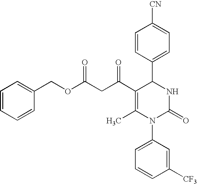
O(C(CC(C1=C(C)N(C2=CC=CC([CF3])=C2)C(=O)NC1C1=CC=C([CN])C=C1)=O)=O)CC1=CC=CC=C1
